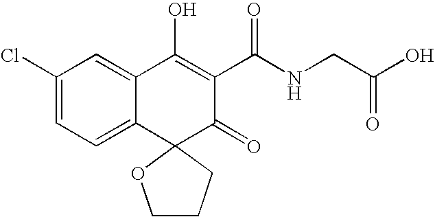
C12=CC=C(Cl)C=C1C(O)=C(C(NCC(O)=O)=O)C(=O)C21OCCC1
